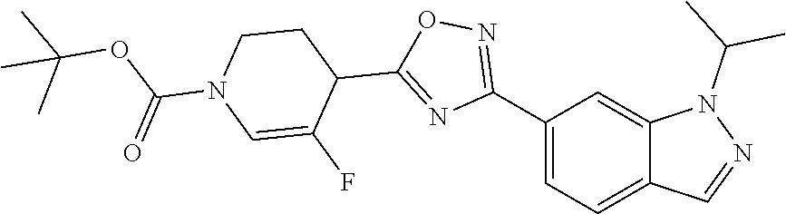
C12=CC=C(C3=NOC(C4CCN(C(OC(C)(C)C)=O)C=C4F)=N3)C=C1N(C(C)C)N=C2
